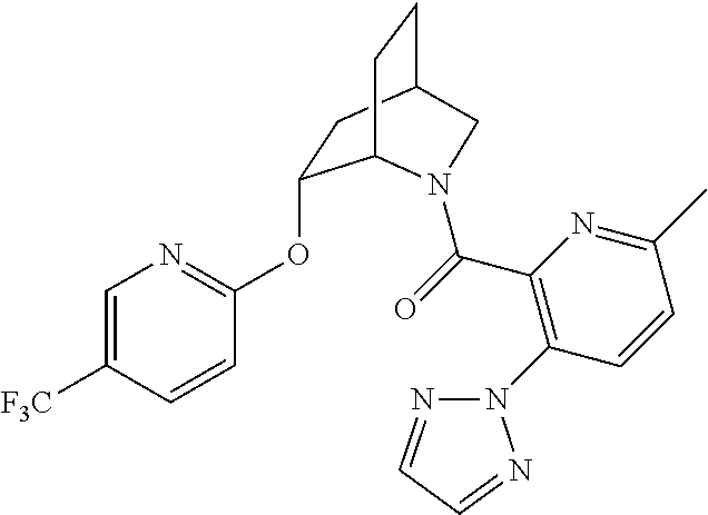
C1=C([F3C])C=CC(OC2CC3CCC2N(C(=O)C2=C(N4N=CC=N4)C=CC(C)=N2)C3)=N1
